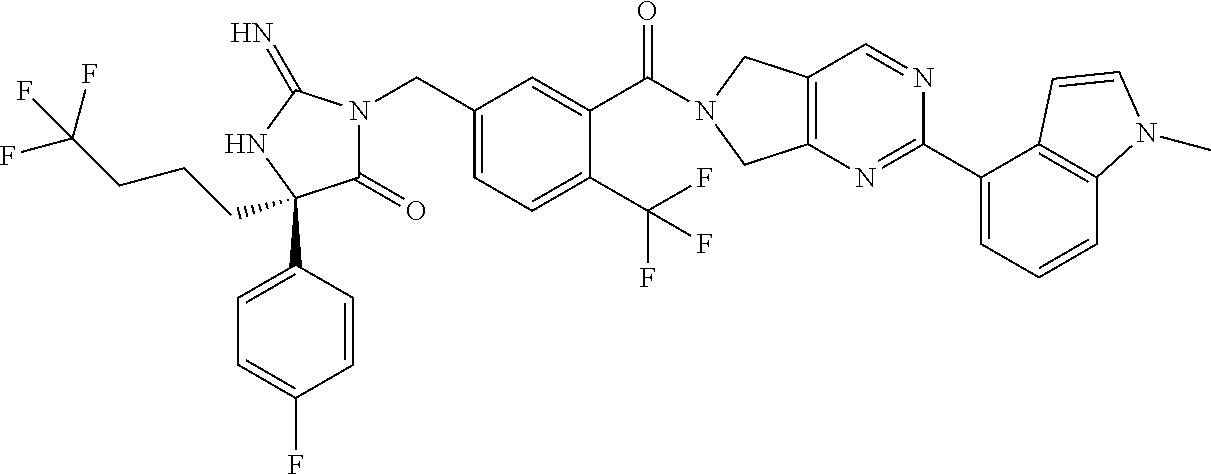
C(C1=CC=C(C(F)(F)F)C(C(=O)N2CC3=C(C2)N=C(C2=CC=CC4=C2C=CN4C)N=C3)=C1)N1C(=O)C(C2=CC=C(F)C=C2)(CCCC(F)(F)F)NC1=N
